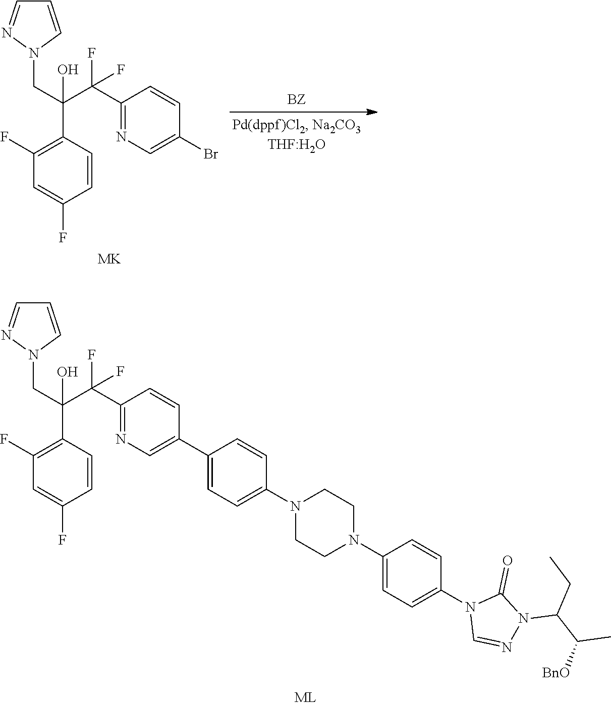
C1=CN(CC(C(C2=NC=C(C3=CC=C(N4CCN(C5=CC=C(N6C=NN(C(C([BnO])C)CC)C6=O)C=C5)CC4)C=C3)C=C2)(F)F)(O)C2=C(F)C=C(F)C=C2)N=C1.C1=CN(CC(C(C2=NC=C(Br)C=C2)(F)F)(O)C2=C(F)C=C(F)C=C2)N=C1.[MK]
